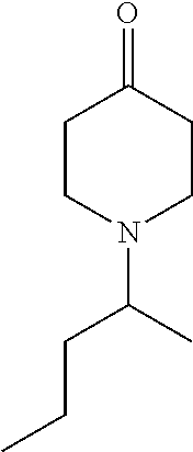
C1CN(C(C)CCC)CCC1=O
